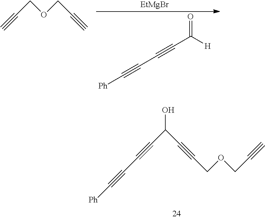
[EtMgBr].C(C([H])=O)#CC#C[Ph].C(C#C)OCC#C.C(C#CC#C[Ph])(C#CCOCC#C)O
